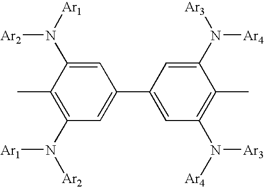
C1(C)=C(N([Ar2])[Ar1])C=C(C2=CC(N([Ar4])[Ar3])=C(C)C(N([Ar3])[Ar4])=C2)C=C1N([Ar1])[Ar2]
